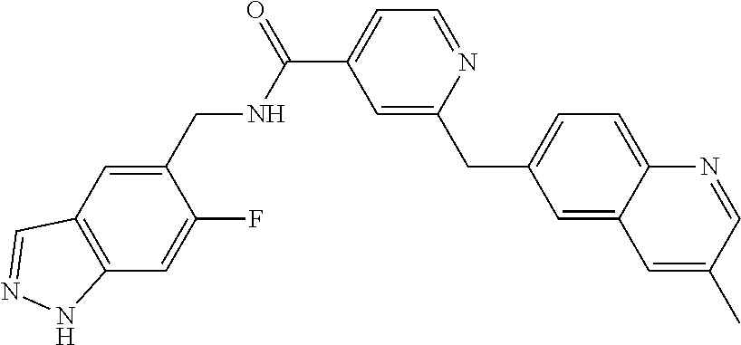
C1=C(C(=O)NCC2=CC3=C(C=C2F)NN=C3)C=C(CC2=CC=C3C(=C2)C=C(C)C=N3)N=C1
